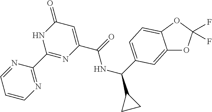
C1=CN=C(C2=NC(C(NC(C3CC3)C3=CC=C4C(=C3)OC(F)(F)O4)=O)=CC(=O)N2)N=C1
